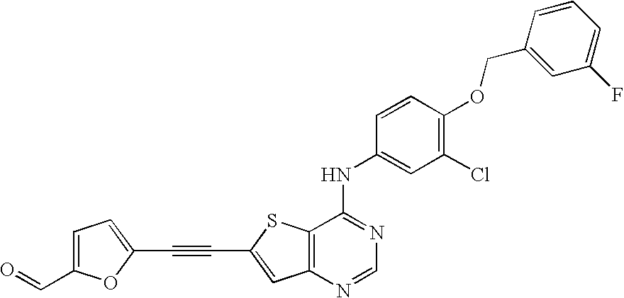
C12=C(SC(C#CC3=CC=C(C=O)O3)=C1)C(NC1=CC(Cl)=C(OCC3=CC(F)=CC=C3)C=C1)=NC=N2
